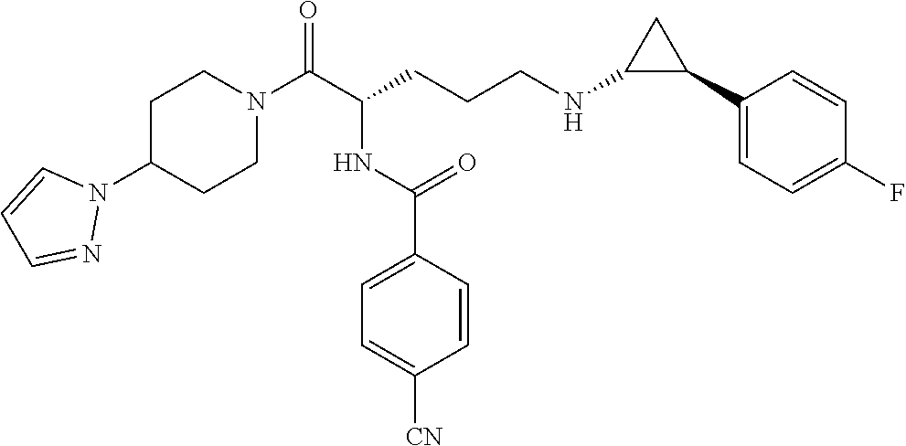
C1C(N2C=CC=N2)CCN(C(C(CCCNC2C(C3=CC=C(F)C=C3)C2)NC(C2=CC=C([CN])C=C2)=O)=O)C1
